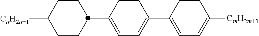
C1CC(C2=CC=C(C3=CC=C([CmH2m+1])C=C3)C=C2)CCC1[CnH2n+1]
